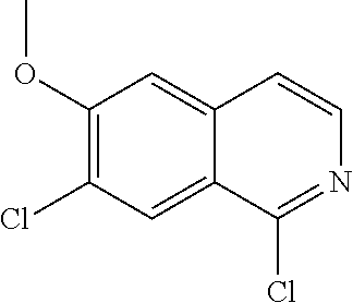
C1(OC)=C(Cl)C=C2C(=C1)C=CN=C2Cl
